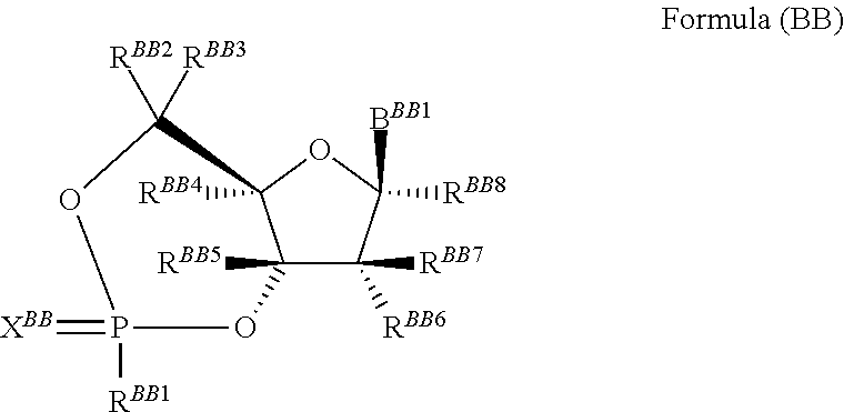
C12([RBB5])C([RBB7])([RBB6])C([RBB8])([BBB1])OC1([RBB4])C([RBB2])([RBB3])OP(=[XBB])([RBB1])O2
